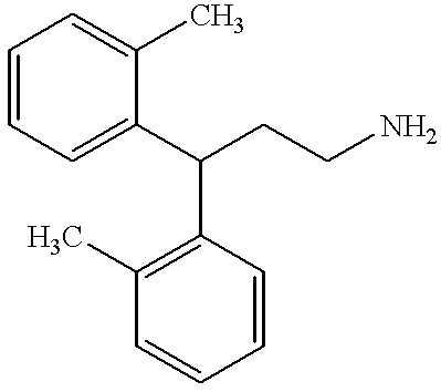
C1=C(C(CCN)C2=C(C)C=CC=C2)C(C)=CC=C1
